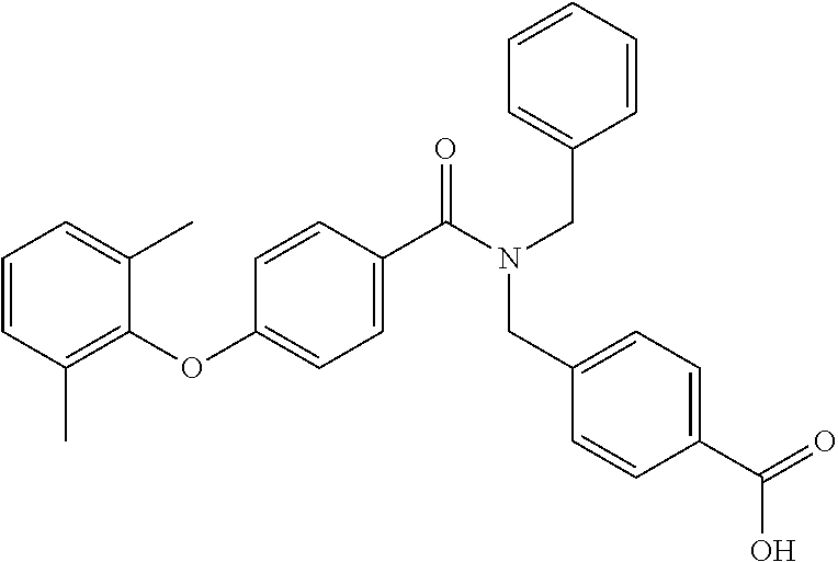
C1=CC(C)=C(OC2=CC=C(C(N(CC3=CC=CC=C3)CC3=CC=C(C(O)=O)C=C3)=O)C=C2)C(C)=C1
